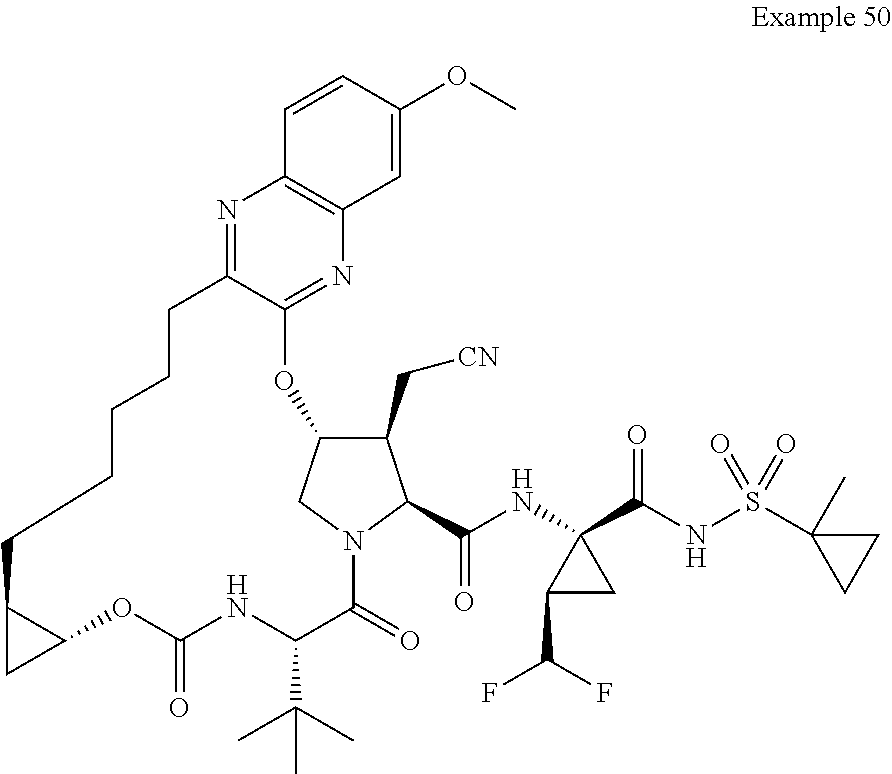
C12CC1OC(=O)NC(C(C)(C)C)C(=O)N1CC(C(C[CN])C1C(NC1(C(NS(C3(C)CC3)(=O)=O)=O)C(C(F)F)C1)=O)OC1=NC3=C(N=C1CCCCC2)C=CC(OC)=C3
